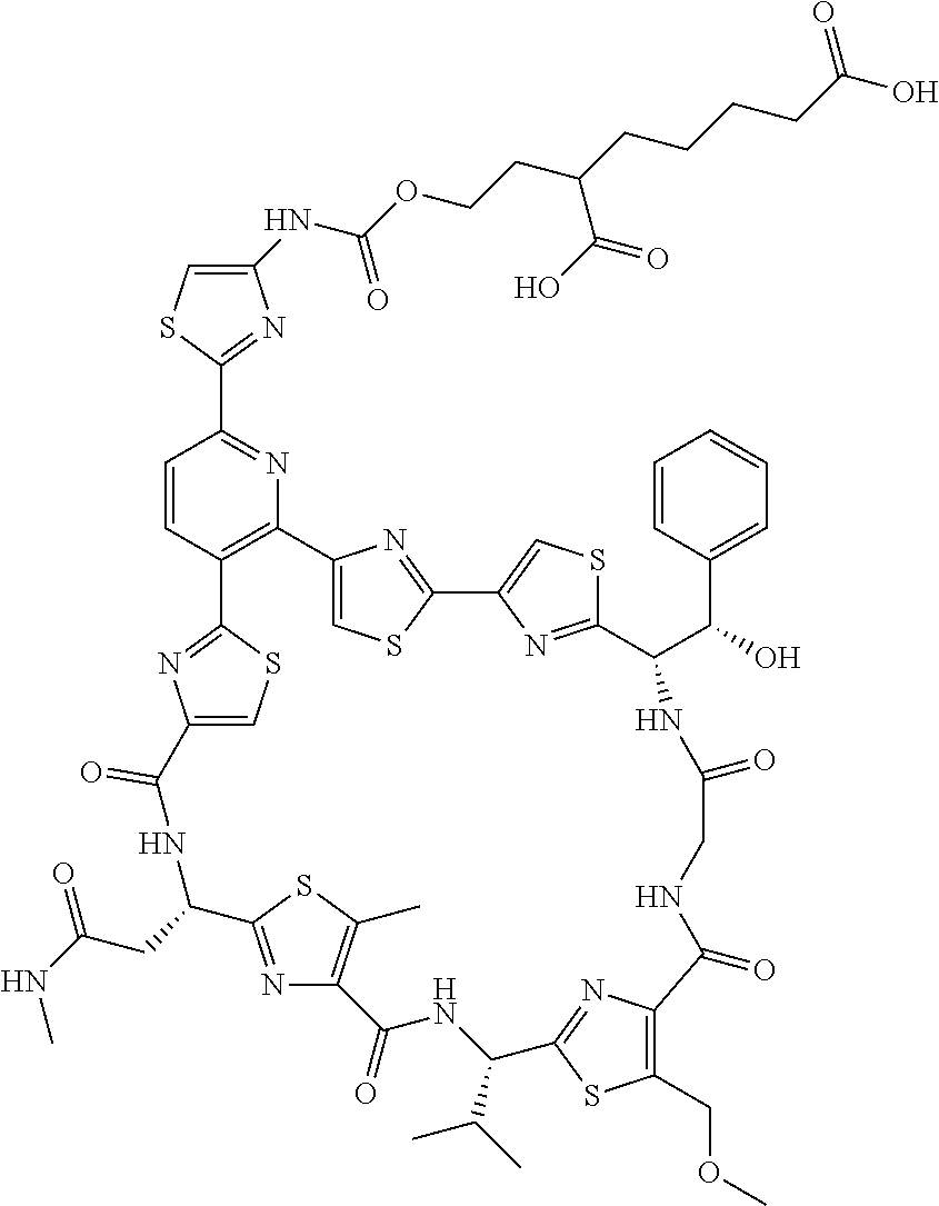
C1(NC(OCCC(C(O)=O)CCCCC(O)=O)=O)=CSC(C2=NC3=C(C=C2)C2=NC(=CS2)C(=O)NC(CC(=O)NC)C2=NC(=C(C)S2)C(=O)NC(C(C)C)C2=NC(=C(COC)S2)C(=O)NCC(=O)NC(C(C2=CC=CC=C2)O)C2=NC(=CS2)C2=NC3=CS2)=N1
